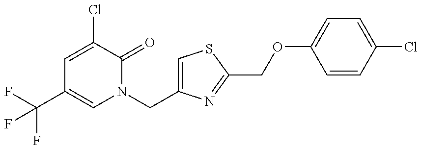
C1=C(Cl)C(=O)N(CC2=CSC(COC3=CC=C(Cl)C=C3)=N2)C=C1C(F)(F)F
